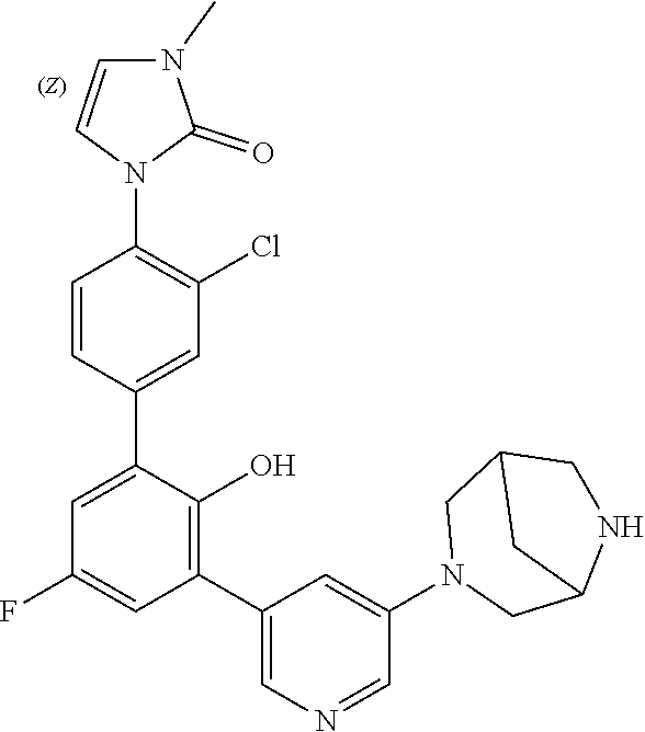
N1(C2=CC(C3=C(O)C(C4=CC(Cl)=C(N5C=CN(C)C5=O)C=C4)=CC(F)=C3)=CN=C2)CC2NCC(C1)C2
